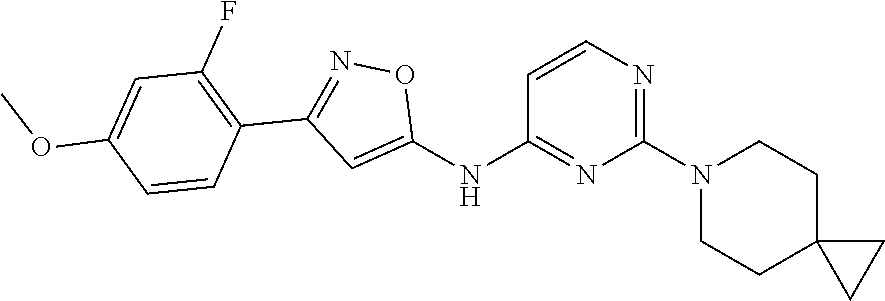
C1=CN=C(N2CCC3(CC2)CC3)N=C1NC1=CC(C2=C(F)C=C(OC)C=C2)=NO1
